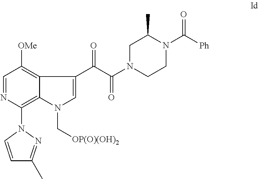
C12=C([OMe])C=NC(N3C=CC(C)=N3)=C1N(C[OP(O)(OH)2])C=C2C(C(N1CCN(C([Ph])=O)C(C)C1)=O)=O
